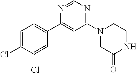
N1=CN=C(N2CC(=O)NCC2)C=C1C1=CC=C(Cl)C(Cl)=C1
